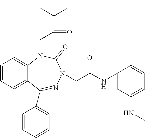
C1=CC=C2C(=C1)N(CC(C(C)(C)C)=O)C(=O)N(CC(NC1=CC(NC)=CC=C1)=O)N=C2C1=CC=CC=C1
